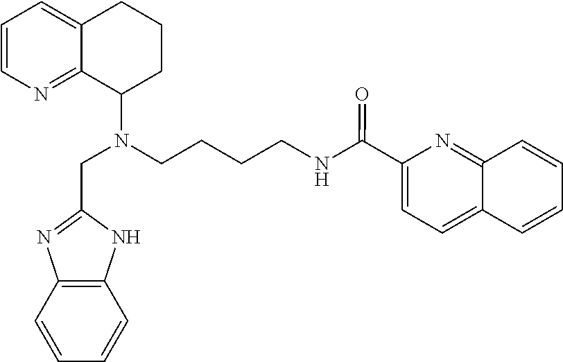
C1=CN=C2C(=C1)CCCC2N(CC1=NC2=C(N1)C=CC=C2)CCCCNC(C1=CC=C2C(=N1)C=CC=C2)=O
